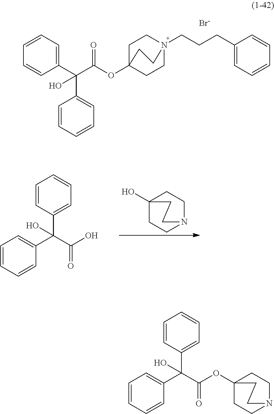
C1=CC(C(C(OC23CCN(CCCC4=CC=CC=C4)(CC2)CC3)=O)(C2=CC=CC=C2)O)=CC=C1.[Br-].C1=CC=CC(C(C(O)=O)(C2=CC=CC=C2)O)=C1.C12(O)CCN(CC1)CC2.C1=CC=CC(C(C(=O)OC23CCN(CC2)CC3)(C2=CC=CC=C2)O)=C1
